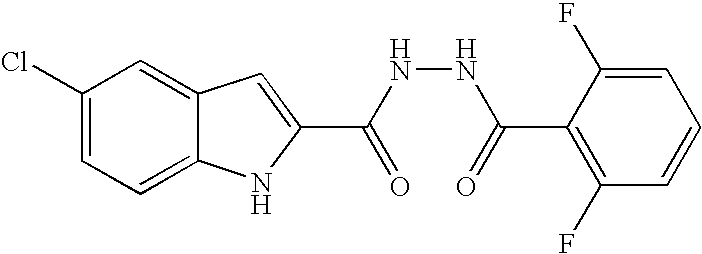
C12=CC=C(Cl)C=C1C=C(C(NNC(=O)C1=C(F)C=CC=C1F)=O)N2
